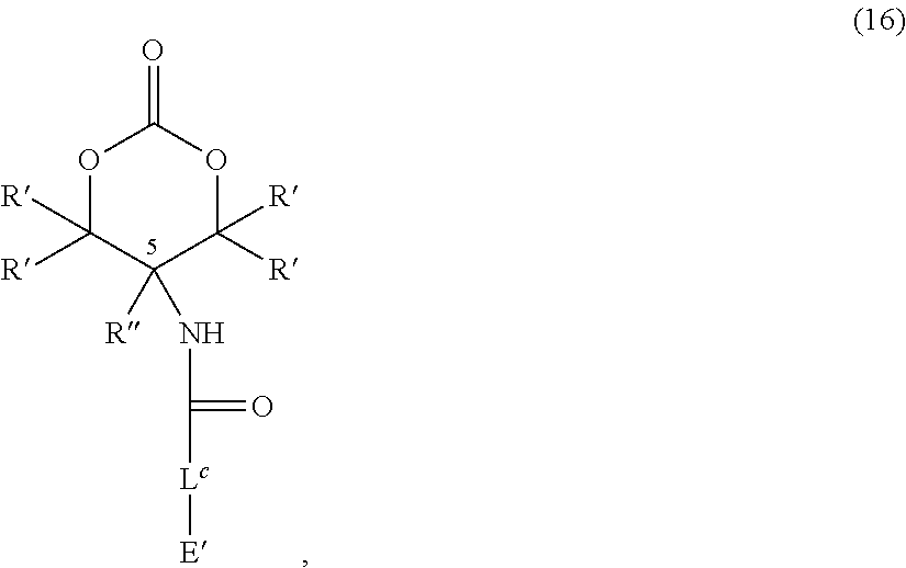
O1C([R])([R])C(NC(=O)[Lc][E])([R])C([R])([R])OC1=O
